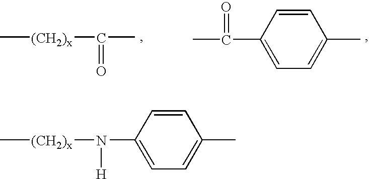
C[(CH2)x]C(C)=O.CC(C1=CC=C(C)C=C1)=O.C[(CH2)x]N(C1=CC=C(C)C=C1)[H]
